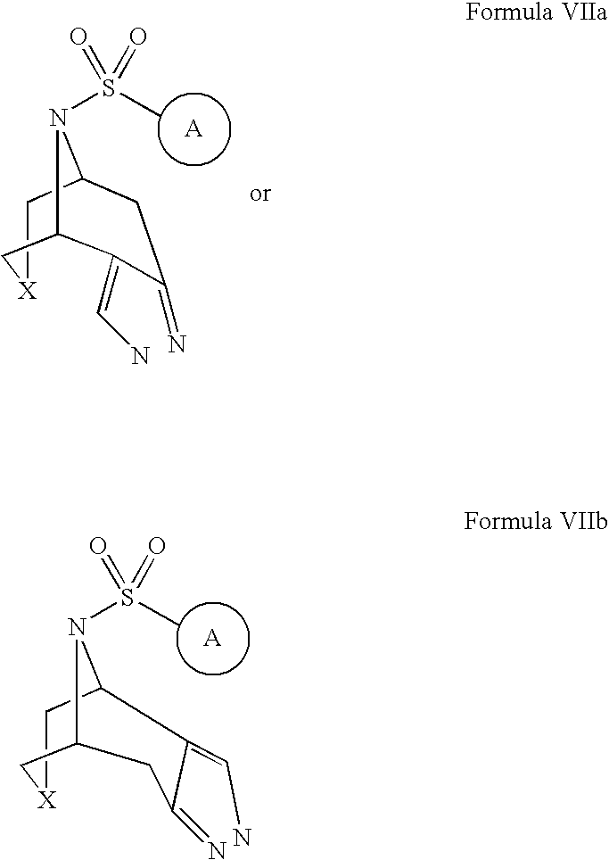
C1C2N(S(C)(=O)=O)C(C(=CN)C(=N)C2)C[X]1.[A].C1C2N(S(C)(=O)=O)C(CC(=N)C2=CN)C[X]1.[A]
